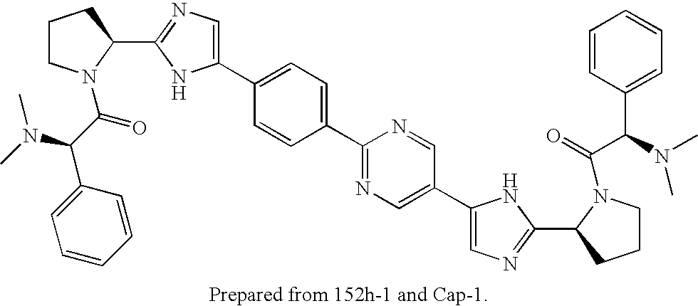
C1CN(C(C(N(C)C)C2=CC=CC=C2)=O)C(C2=NC=C(C3=CC=C(C4=NC=C(C5=CN=C(C6CCCN6C(C(C6=CC=CC=C6)N(C)C)=O)N5)C=N4)C=C3)N2)C1
